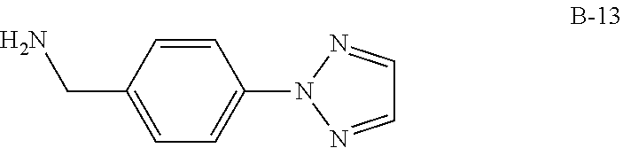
C1=CC(CN)=CC=C1N1N=CC=N1
